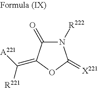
N1([R222])C(=O)C(=C([A221])[R221])OC1=[X221]
